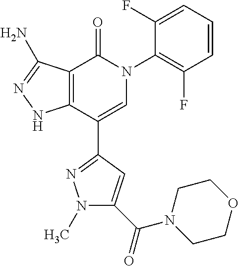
C12=C(C(C3=NN(C)C(C(=O)N4CCOCC4)=C3)=CN(C3=C(F)C=CC=C3F)C1=O)NN=C2N
